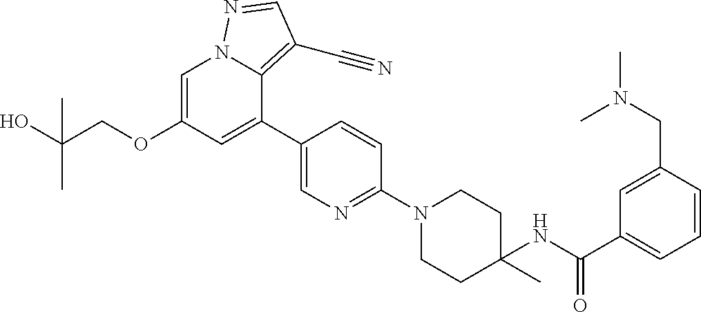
C1=C(OCC(O)(C)C)C=C(C2=CN=C(N3CCC(NC(C4=CC=CC(CN(C)C)=C4)=O)(C)CC3)C=C2)C2=C(C#N)C=NN12
